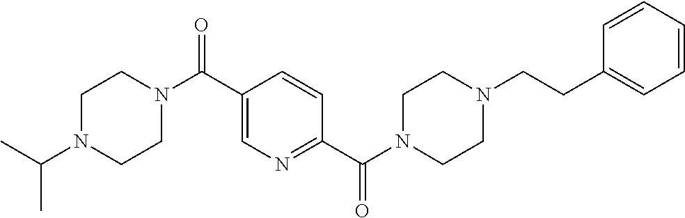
N1(C(C2=NC=C(C(N3CCN(C(C)C)CC3)=O)C=C2)=O)CCN(CCC2=CC=CC=C2)CC1
